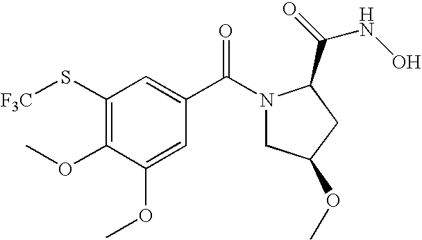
C1(S[F3C])=C(OC)C(OC)=CC(C(N2CC(OC)CC2C(=O)NO)=O)=C1
